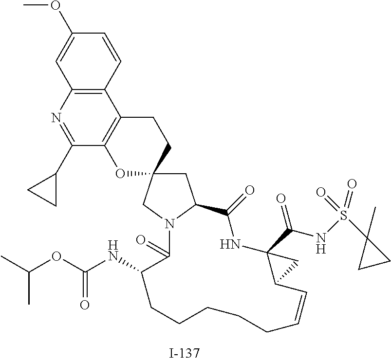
C1(OC)=CC2=C(C=C1)C1=C(C(C3CC3)=N2)OC2(CC1)CC1N(C2)C(=O)C(NC(OC(C)C)=O)CCCCCC=CC2C(C(=O)NS(=O)(C3(C)CC3)=O)(NC1=O)C2
